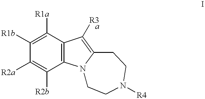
C1([R1b])=C([R1a])C2=C(C([R2b])=C1[R2a])N1C(=C2[R3])CCN([R4])CC1
